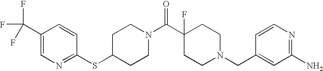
C1(SC2=NC=C(C(F)(F)F)C=C2)CCN(C(C2(F)CCN(CC3=CC(N)=NC=C3)CC2)=O)CC1
